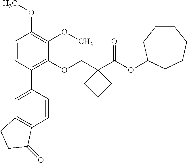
C1=CC(C2=CC3=C(C=C2)C(=O)CC3)=C(OCC2(C(OC3CCCCCC3)=O)CCC2)C(OC)=C1OC
